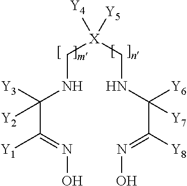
N(C[X](CNC(C([Y8])=NO)([Y6])[Y7])([Y5])[Y4])C(C([Y1])=NO)([Y3])[Y2]
